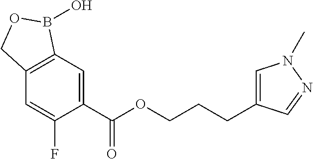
C1=C(C(OCCCC2=CN(C)N=C2)=O)C(F)=CC2=C1B(O)OC2
